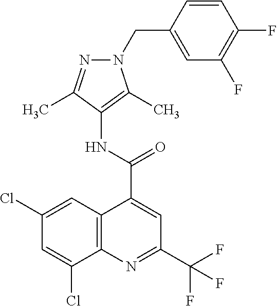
C12=C(N=C(C(F)(F)F)C=C1C(=O)NC1=C(C)N(CC3=CC(F)=C(F)C=C3)N=C1C)C(Cl)=CC(Cl)=C2
